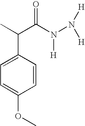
C1=C(C(C(N([H])N([H])[H])=O)C)C=CC(OC)=C1
